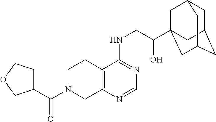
C(N1CC2=C(CC1)C(NCC(O)C13CC4CC(CC(C1)C4)C3)=NC=N2)(=O)C1CCOC1
